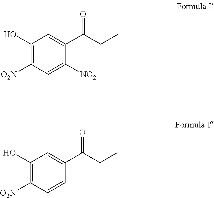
C1(O)=C([O2N])C=C([NO2])C(C(CC)=O)=C1.C1(O)=C([O2N])C=CC(C(CC)=O)=C1
